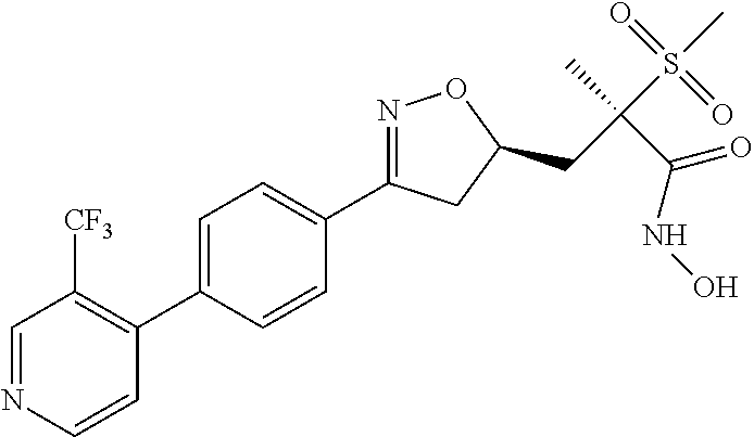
C1=C(C2=C([CF3])C=NC=C2)C=CC(C2=NOC(CC(S(C)(=O)=O)(C)C(NO)=O)C2)=C1
